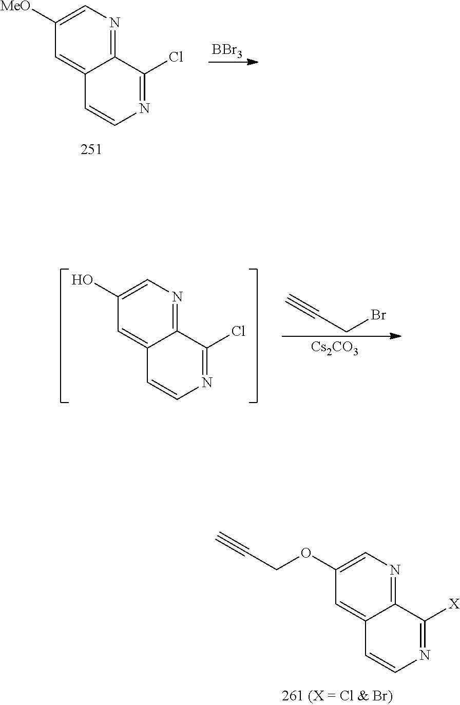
C1(OCC#C)=CN=C2C(=C1)C=CN=C2[X].C1([MeO])=CN=C2C(=C1)C=CN=C2Cl.[BBr3].C1(O)=CN=C2C(=C1)C=CN=C2Cl.C#CCBr.[Cs2CO3]
